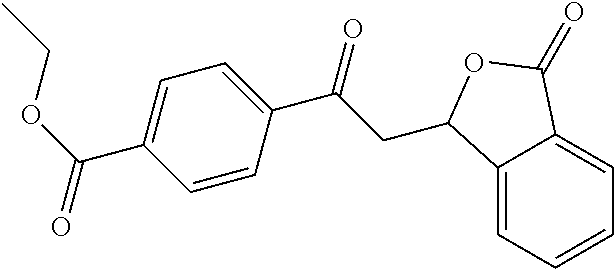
C12=CC=CC=C1C(=O)OC2CC(C1=CC=C(C(=O)OCC)C=C1)=O
